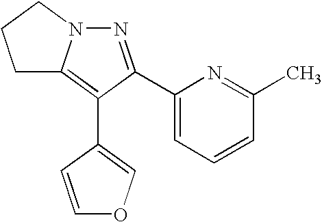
N1=C(C2=CC=CC(C)=N2)C(C2=COC=C2)=C2N1CCC2
